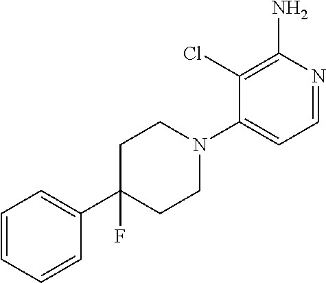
C1=CC=CC(C2(F)CCN(C3=CC=NC(N)=C3Cl)CC2)=C1
